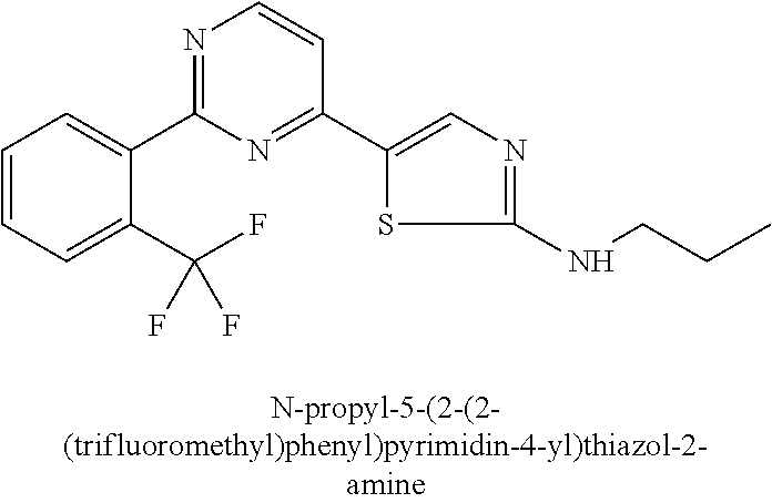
C1=CC=C(C(F)(F)F)C(C2=NC=CC(C3=CN=C(NCCC)S3)=N2)=C1
